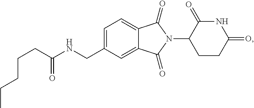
C1=C(CNC(CCCCC)=O)C=C2C(=C1)C(=O)N(C1CCC(=O)NC1=O)C2=O
